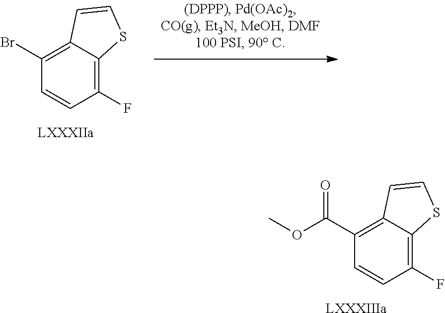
C(C1=C2C(=C(F)C=C1)SC=C2)(OC)=O.[LXXXIIIa].BrC1=C2C(=C(F)C=C1)SC=C2.[LXXXIIa]
